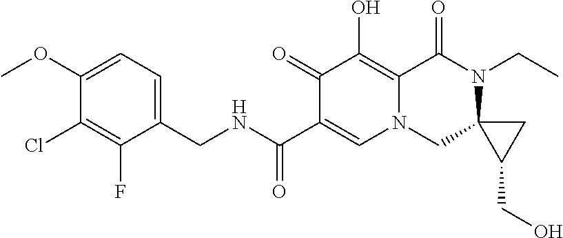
C1(F)=C(Cl)C(OC)=CC=C1CNC(C1=CN2CC3(N(CC)C(=O)C2=C(O)C1=O)C(CO)C3)=O
